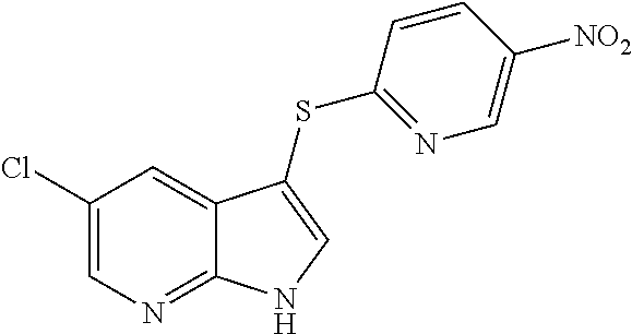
C1(Cl)=CN=C2C(=C1)C(SC1=NC=C([NO2])C=C1)=CN2
